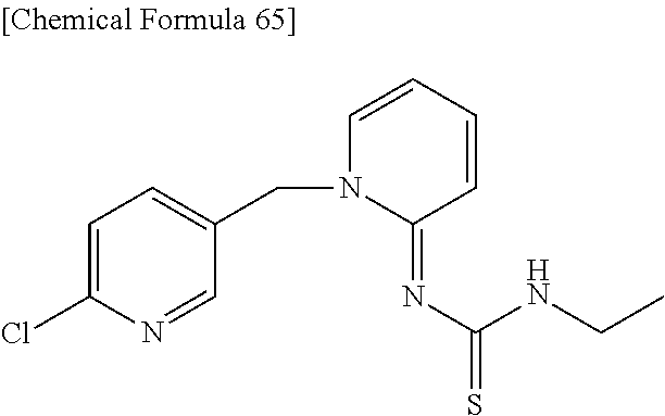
ClC1=CC=C(CN2C=CC=CC2=NC(=S)NCC)C=N1
